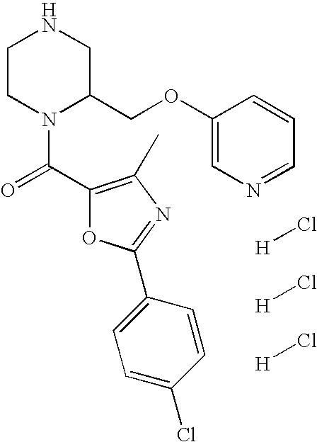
C1CN(C(=O)C2=C(C)N=C(C3=CC=C(Cl)C=C3)O2)C(COC2=CN=CC=C2)CN1.[H]Cl.[H]Cl.[H]Cl
